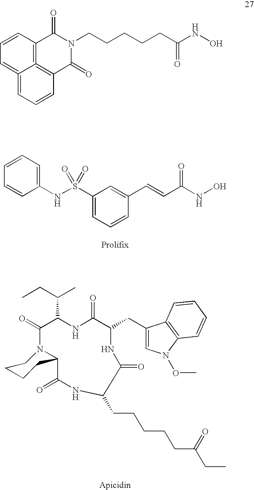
C1(NS(C2=CC=CC(C=CC(NO)=O)=C2)(=O)=O)=CC=CC=C1.O=C1C(C(CC)C)NC(=O)C(CC2=CN(OC)C3=C2C=CC=C3)NC(=O)C(CCCCCC(CC)=O)NC(=O)C2N1CCCC2.C12=C3C=CC=C1=CC=CC=2C(=O)N(CCCCCC(NO)=O)C3=O
